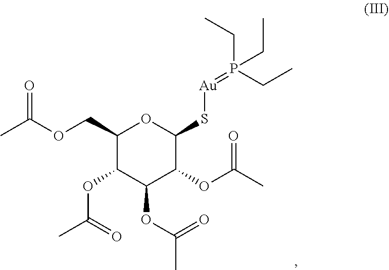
C1(COC(=O)C)C(OC(=O)C)C(OC(=O)C)C(OC(=O)C)C(S[Au]=P(CC)(CC)CC)O1
